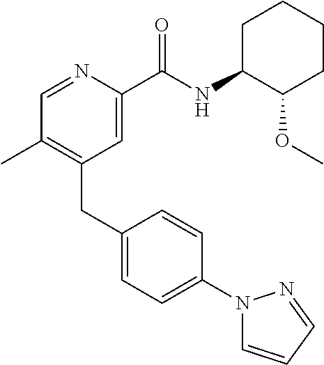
C1=NC(C(NC2C(OC)CCCC2)=O)=CC(CC2=CC=C(N3C=CC=N3)C=C2)=C1C
